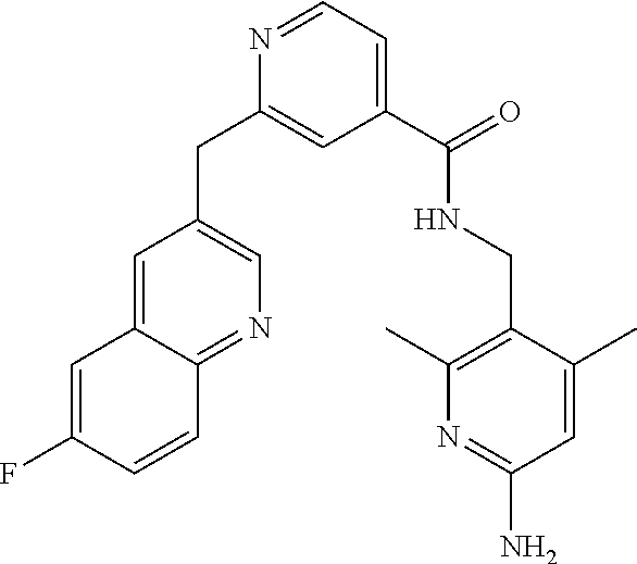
C1(C(=O)NCC2=C(C)N=C(N)C=C2C)=CC=NC(CC2=CN=C3C(=C2)C=C(F)C=C3)=C1
